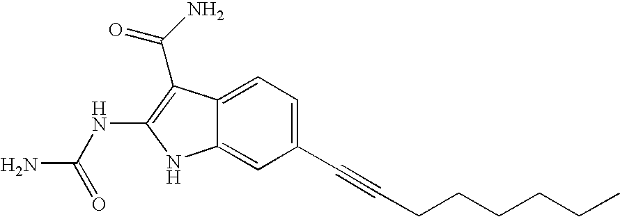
C1(C#CCCCCCC)=CC=C2C(=C1)NC(NC(N)=O)=C2C(N)=O
